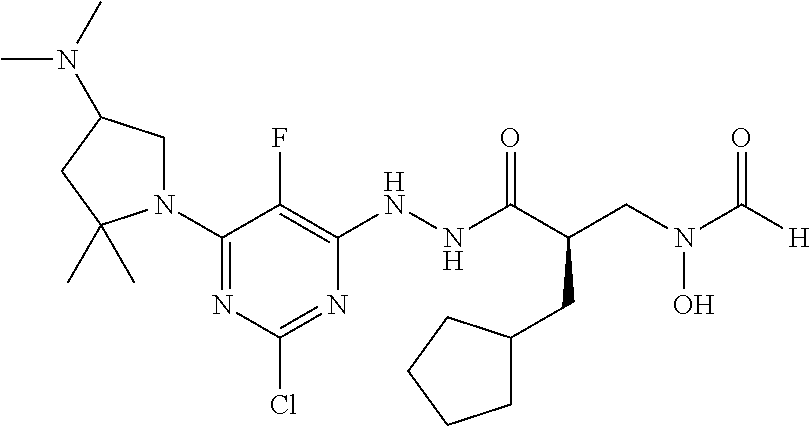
[H]C(N(CC(C(NNC1=C(F)C(N2CC(N(C)C)CC2(C)C)=NC(Cl)=N1)=O)CC1CCCC1)O)=O
